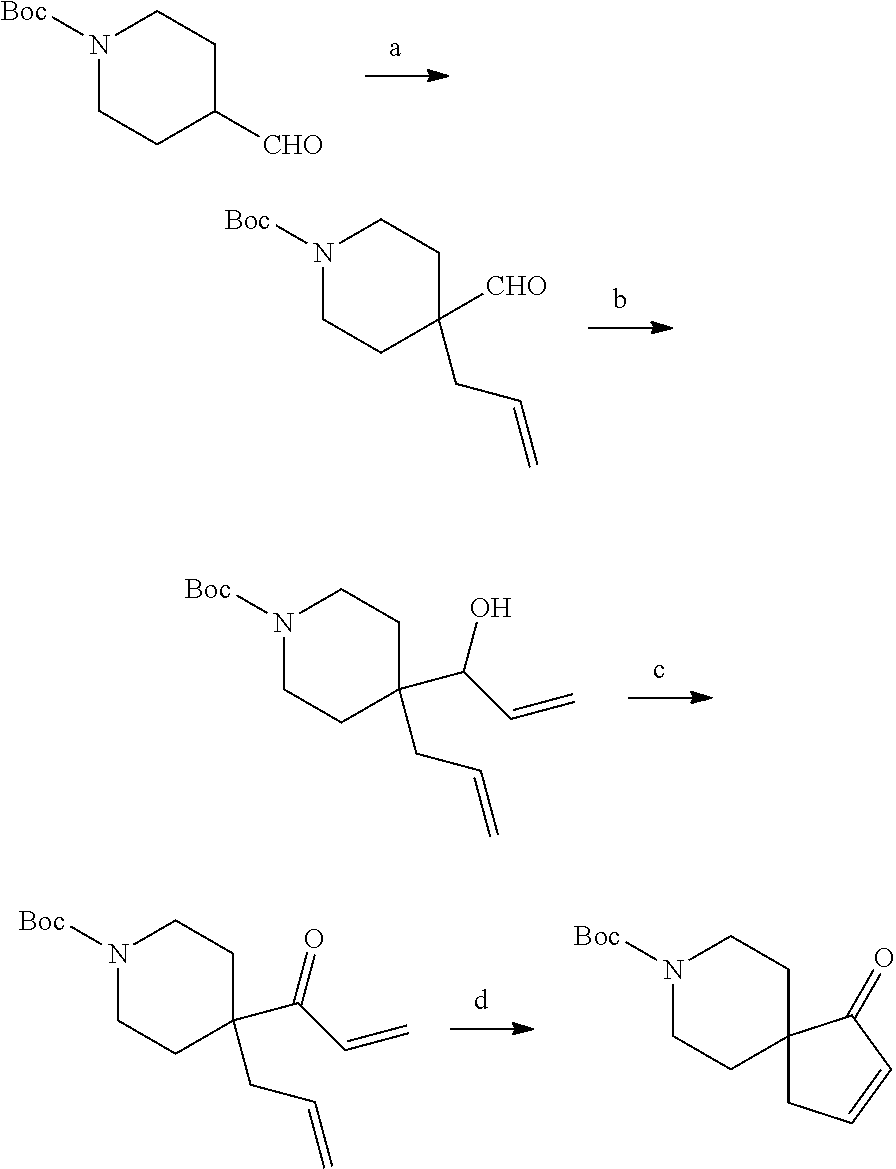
N1([Boc])CCC([CHO])CC1.N1([Boc])CCC([CHO])(CC=C)CC1.N1([Boc])CCC(C(C=C)O)(CC=C)CC1.N1([Boc])CCC(C(C=C)=O)(CC=C)CC1.N1([Boc])CCC2(CC1)CC=CC2=O
